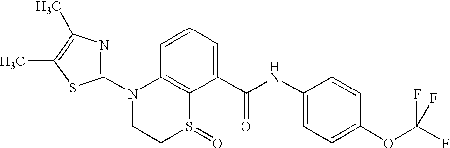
C12=C(C=CC=C1C(NC1=CC=C(OC(F)(F)F)C=C1)=O)N(C1=NC(C)=C(C)S1)CCS2=O
